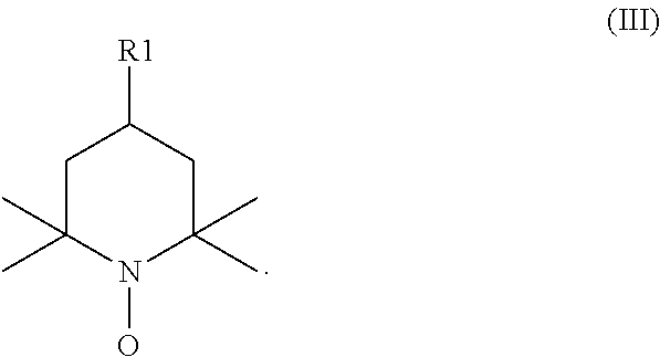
C1C(C)(C)N(O)C(C)(C)CC1[R1]
